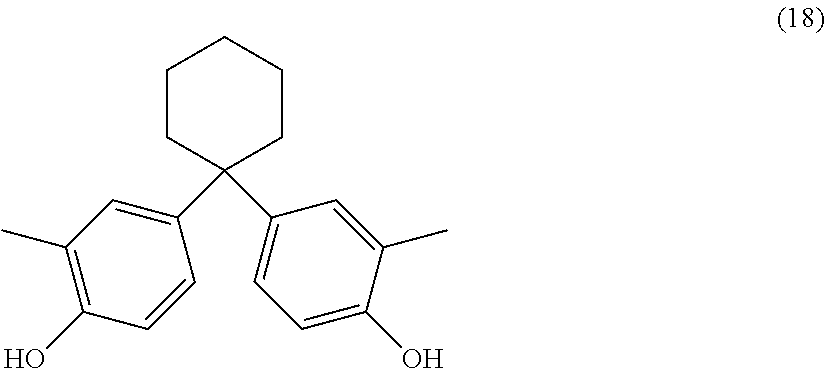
C1CCC(C2=CC=C(O)C(C)=C2)(C2=CC(C)=C(O)C=C2)CC1
